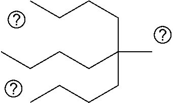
CCCCC(CCCC)(C)CCCC
